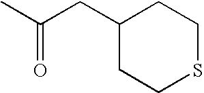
CC(CC1CCSCC1)=O
